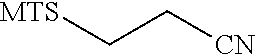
C(C[CN])[MTS]
